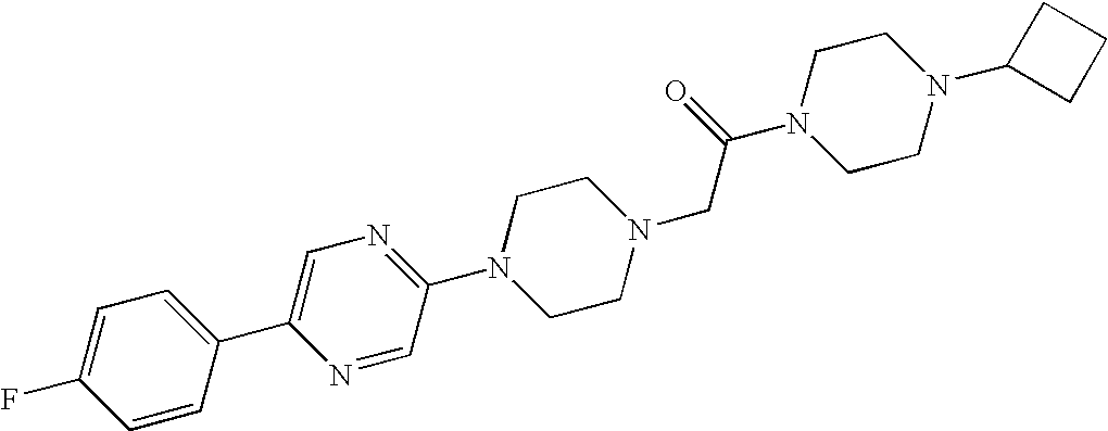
N1=C(N2CCN(CC(N3CCN(C4CCC4)CC3)=O)CC2)C=NC(C2=CC=C(F)C=C2)=C1
